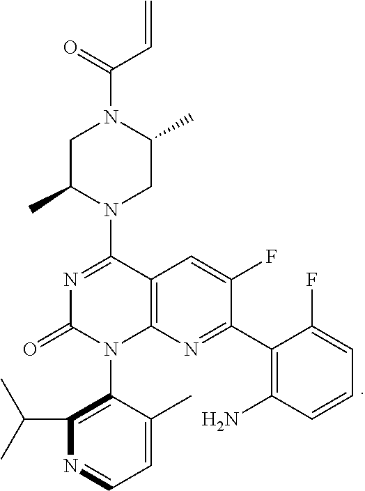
C1C(C)N(C2=NC(=O)N(C3=C(C(C)C)N=CC=C3C)C3=C2C=C(F)C(C2=C(N)C=CC=C2F)=N3)CC(C)N1C(=O)C=C
